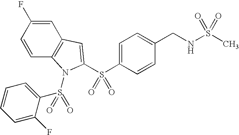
C1=CC2=C(C=C1F)C=C(S(C1=CC=C(CNS(C)(=O)=O)C=C1)(=O)=O)N2S(=O)(C1=CC=CC=C1F)=O
